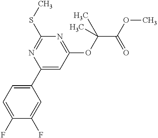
C1=C(F)C(F)=CC(C2=CC(OC(C(OC)=O)(C)C)=NC(SC)=N2)=C1
